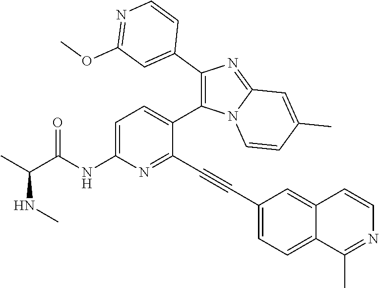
C1=C(NC(C(C)NC)=O)N=C(C#CC2=CC=C3C(=C2)C=CN=C3C)C(C2=C(C3=CC(OC)=NC=C3)N=C3N2C=CC(C)=C3)=C1
